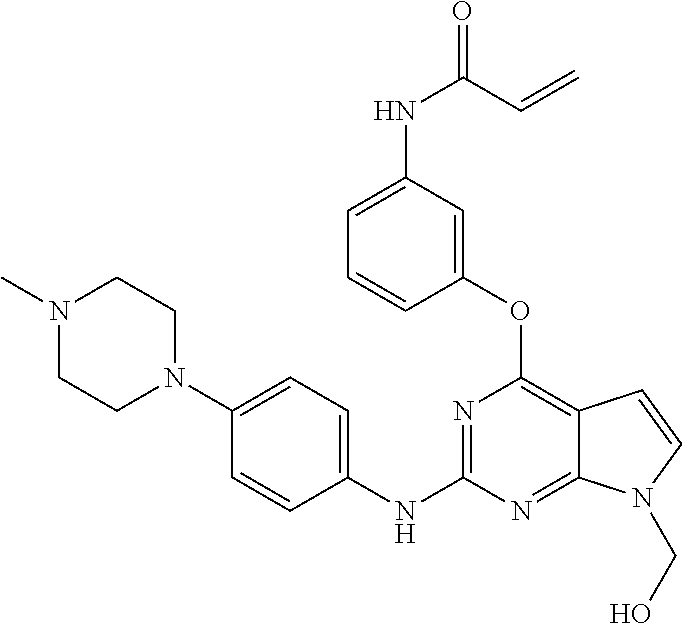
N1(C)CCN(C2=CC=C(NC3=NC(OC4=CC(NC(=O)C=C)=CC=C4)=C4C(=N3)N(CO)C=C4)C=C2)CC1
